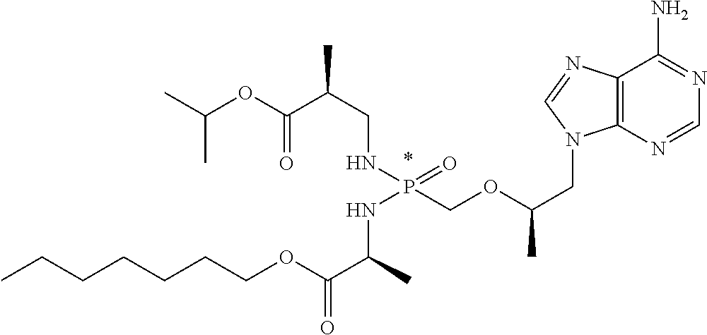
C(C)(C)OC(C(CNP(COC(CN1C2=C(C(N)=NC=N2)N=C1)C)(=O)NC(C)C(OCCCCCCC)=O)C)=O
